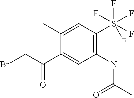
C1(C)=CC(S(F)(F)(F)(F)F)=C(NC(=O)C)C=C1C(CBr)=O
